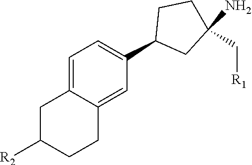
C1=C2C(=CC(C3CC(N)(C[R1])CC3)=C1)CCC([R2])C2
